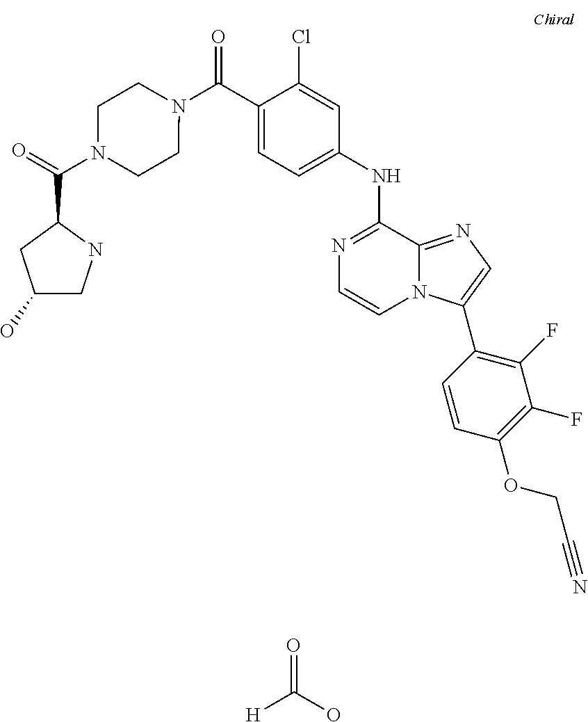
N1=C(NC2=CC=C(C(N3CCN(C(=O)C4CC(O)CN4)CC3)=O)C(Cl)=C2)C2=NC=C(C3=C(F)C(F)=C(OCC#N)C=C3)N2C=C1.O=C(O)[H]
